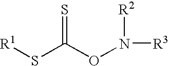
S=C(ON([R3])[R2])S[R1]
